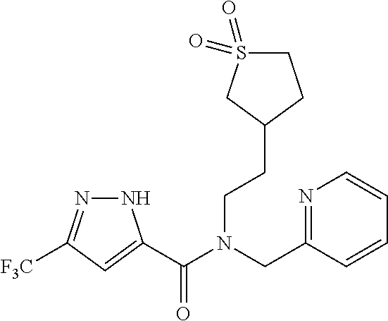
N1N=C([F3C])C=C1C(N(CC1=NC=CC=C1)CCC1CCS(=O)(=O)C1)=O
